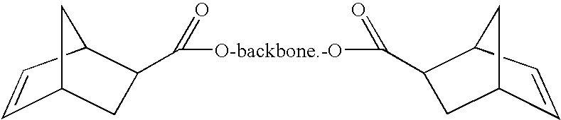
C([O-backbone.-O]C(=O)C1CC2C=CC1C2)(C1CC2C=CC1C2)=O
